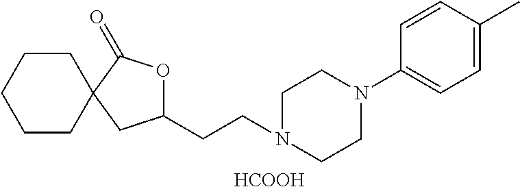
[HCOOH].C12(CC(CCN3CCN(C4=CC=C(C)C=C4)CC3)OC1=O)CCCCC2
